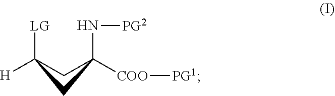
[LG]C1([H])CC([COO][PG1])(N[PG2])C1
